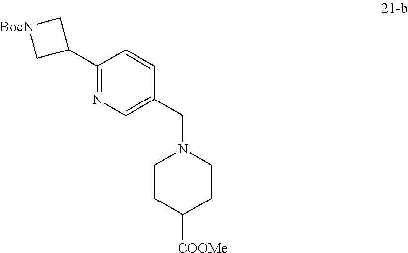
C1CC([COOMe])CCN1CC1=CN=C(C2C[BocN]C2)C=C1
